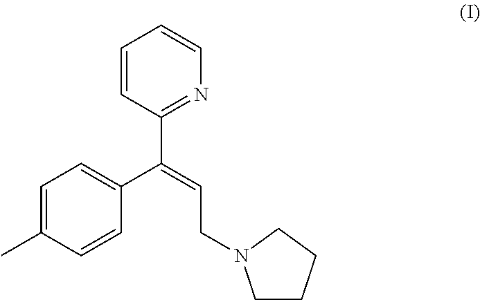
C1=C(C)C=CC(C(=CCN2CCCC2)C2=NC=CC=C2)=C1
